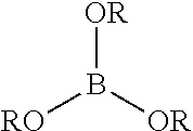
[OR]B([OR])[RO]
